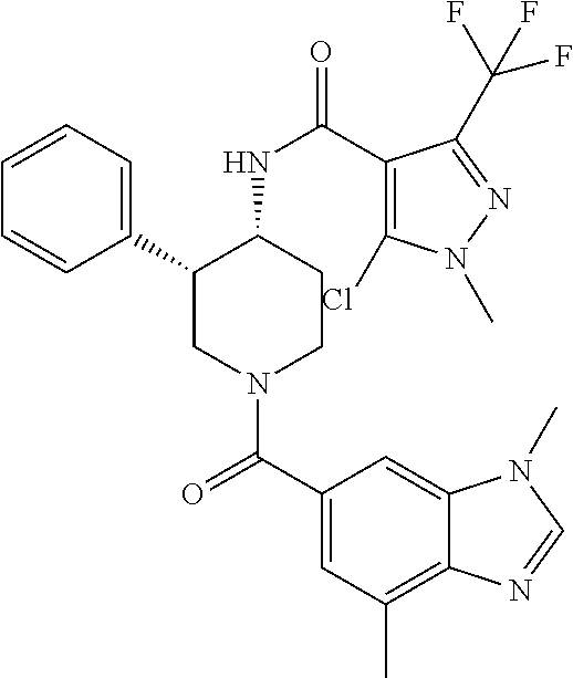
C1=CC=C(C2CN(C(C3=CC(C)=C4C(=C3)N(C)C=N4)=O)CCC2NC(=O)C2=C(Cl)N(C)N=C2C(F)(F)F)C=C1
